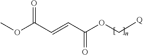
O=C(C=CC(OC[Q])=O)OC
